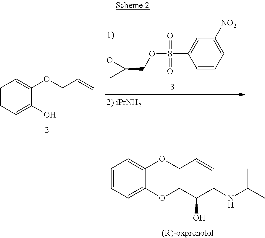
C1=CC=C([NO2])C=C1S(OCC1OC1)(=O)=O.C1=CC=C(O)C(OCC=C)=C1.C1=CC=C(OCC(CNC(C)C)O)C(OCC=C)=C1
